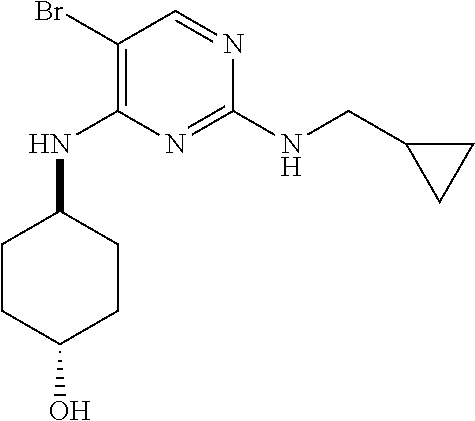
C1(Br)=C(NC2CCC(O)CC2)N=C(NCC2CC2)N=C1
